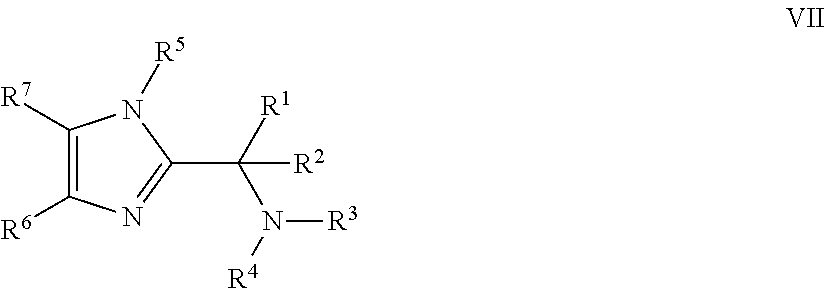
C1([R7])=C([R6])N=C(C([R1])(N([R3])[R4])[R2])N1[R5]
